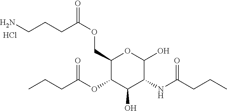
O(CC1C(OC(CCC)=O)C(O)C(NC(=O)CCC)C(O)O1)C(CCCN)=O.Cl
